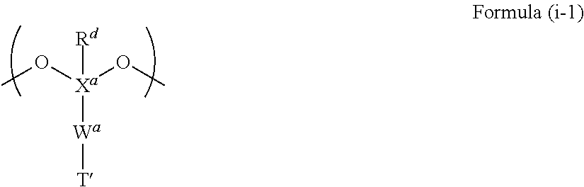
[Xa]([Wa][T])(OC)(OC)[Rd]
